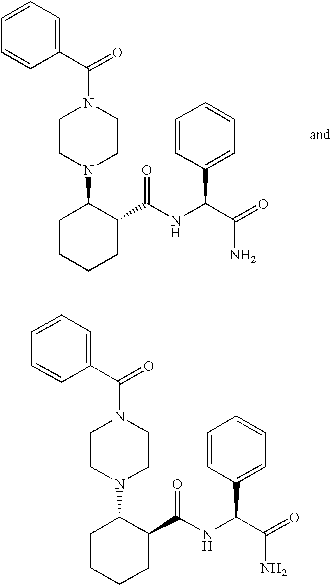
C1=CC=C(C(N2CCN(C3CCCCC3C(NC(C(=O)N)C3=CC=CC=C3)=O)CC2)=O)C=C1.C1=CC=C(C(N2CCN(C3CCCCC3C(NC(C(=O)N)C3=CC=CC=C3)=O)CC2)=O)C=C1
